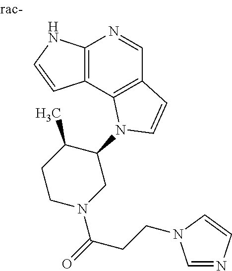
C12=C(C3=C(C=N1)C=CN3C1C(C)CCN(C(=O)CCN3C=NC=C3)C1)C=CN2
